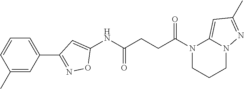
C1(NC(CCC(N2CCCN3C2=CC(C)=N3)=O)=O)=CC(C2=CC=CC(C)=C2)=NO1
